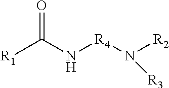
[R1]C(N[R4]N([R2])[R3])=O
